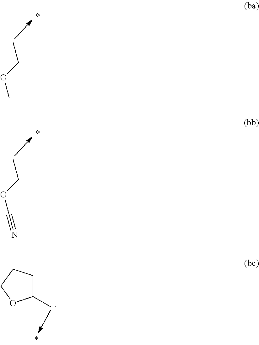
CCOC.CCOC#N.CC1CCCO1
